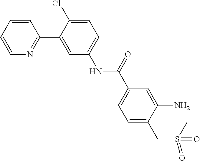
NC1=CC(C(NC2=CC=C(Cl)C(C3=NC=CC=C3)=C2)=O)=CC=C1CS(=O)(=O)C
